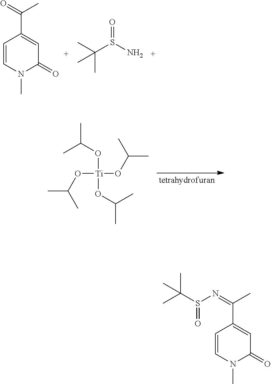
C1=CN(C)C(=O)C=C1C(=O)C.O=S(N)C(C)(C)C.CC(O[Ti](OC(C)C)(OC(C)C)OC(C)C)C.C(S(N=C(C)C1=CC(=O)N(C)C=C1)=O)(C)(C)C
